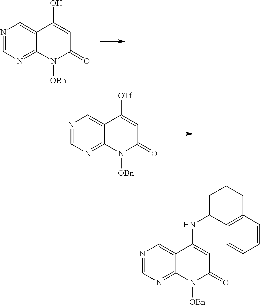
N1=CN=C2C(=C1)C(O)=CC(=O)N2[OBn].N1=CN=C2C(=C1)C([OTf])=CC(=O)N2[OBn].N1=CN=C2C(=C1)C(NC1C3=C(CCC1)C=CC=C3)=CC(=O)N2[OBn]
